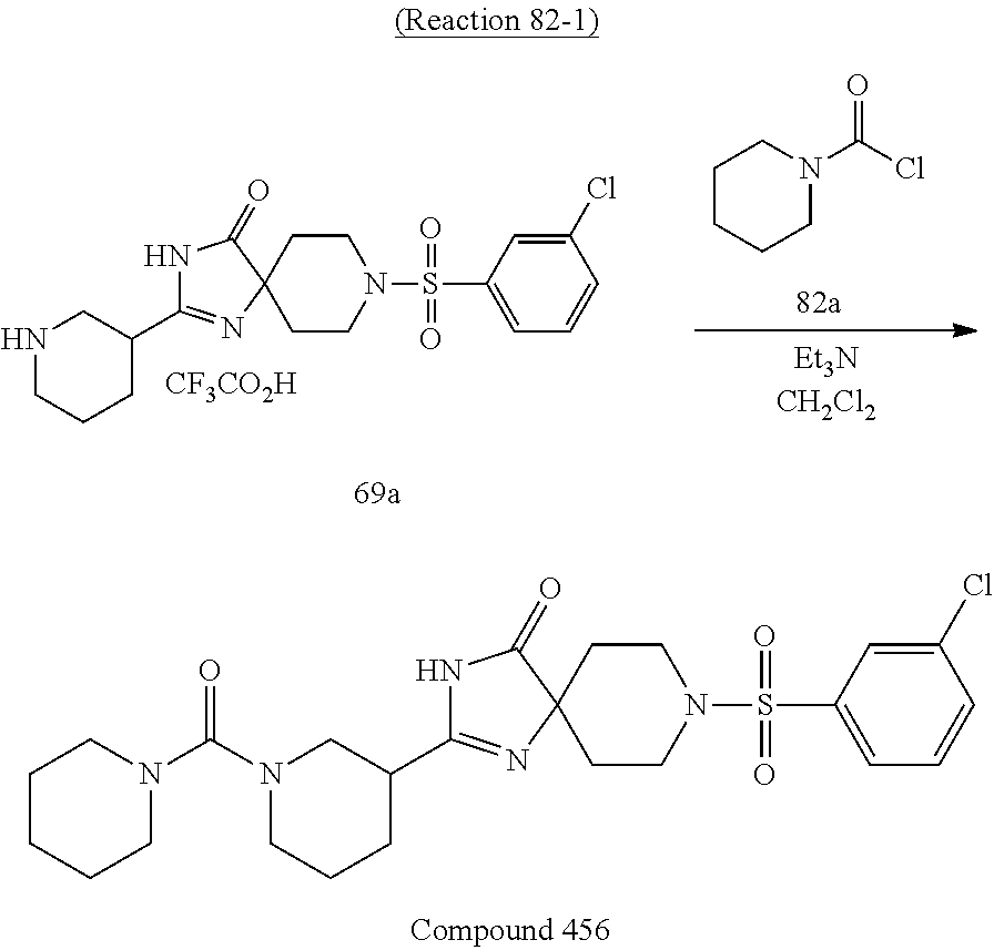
N1C(C2CN(C(=O)N3CCCCC3)CCC2)=NC2(C1=O)CCN(S(=O)(=O)C1=CC=CC(Cl)=C1)CC2.N1C(C2CNCCC2)=NC2(C1=O)CCN(S(=O)(=O)C1=CC=CC(Cl)=C1)CC2.C1CCCN(C(Cl)=O)C1.[CF3CO2H]
